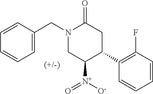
C1=CC(CN2CC([N+](=O)[O-])C(C3=C(F)C=CC=C3)CC2=O)=CC=C1
